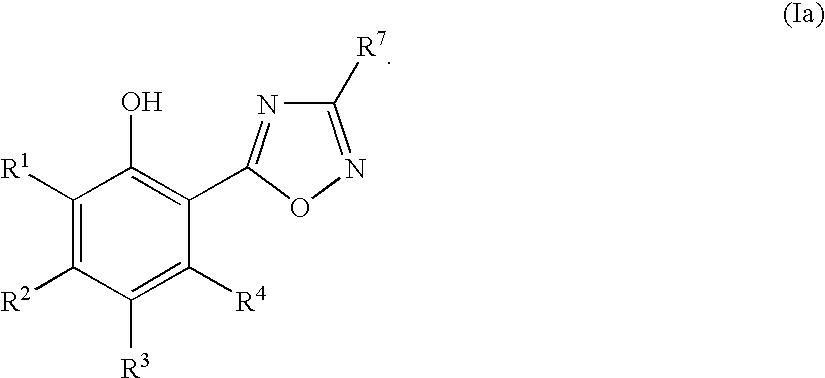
C1([R1])=C([R2])C([R3])=C([R4])C(C2=NC([R7])=NO2)=C1O
